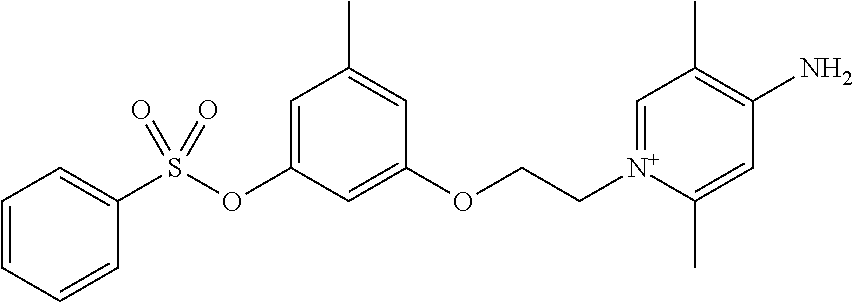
C1=CC=CC(S(OC2=CC(C)=CC(OCC[N+]3=CC(C)=C(N)C=C3C)=C2)(=O)=O)=C1
